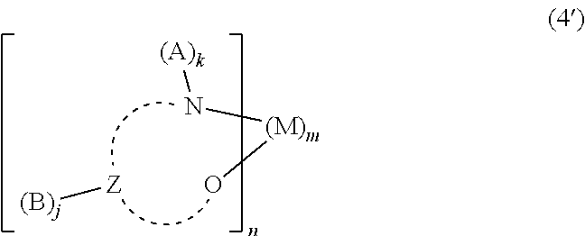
N([(M)m]O)[(A)k].[(B)j][Z]
